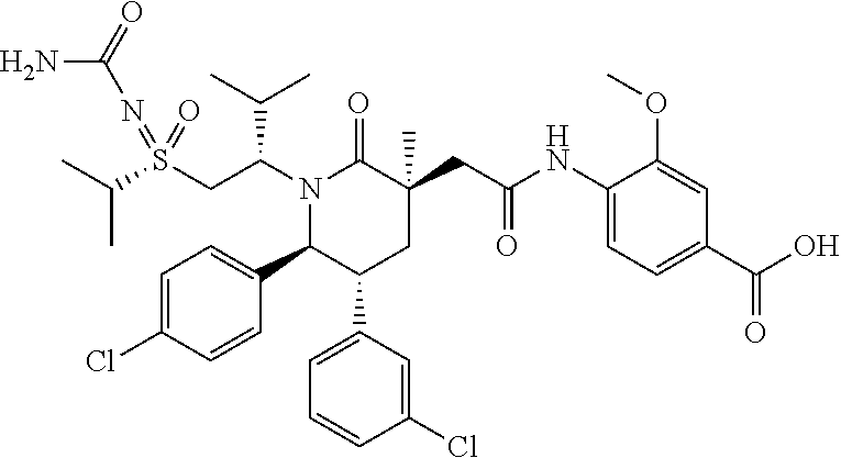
S(CC(N1C(=O)C(CC(=O)NC2=CC=C(C(O)=O)C=C2OC)(C)CC(C2=CC=CC(Cl)=C2)C1C1=CC=C(Cl)C=C1)C(C)C)(=NC(=O)N)(=O)C(C)C
